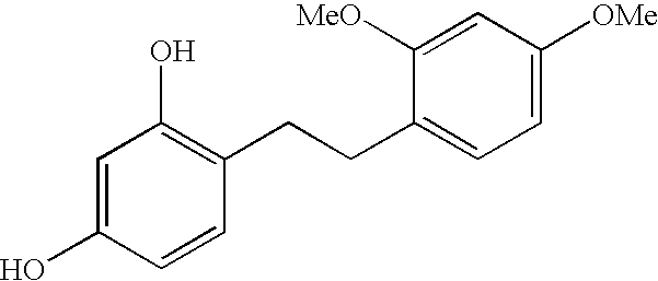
C1=C(O)C=CC(CCC2=CC=C([OMe])C=C2[MeO])=C1O
